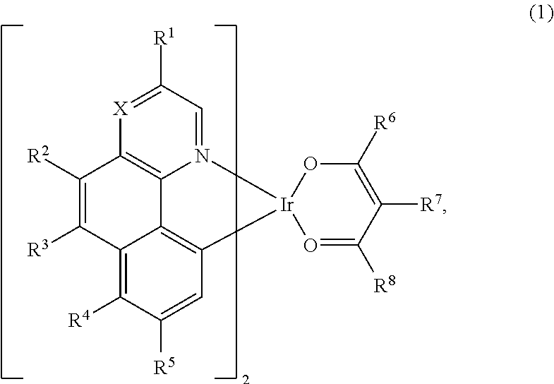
N12=CC([R1])=[X]C3=C1C1=C(C=C([R5])C([R4])=C1C([R3])=C3[R2])[Ir]21O=C([R8])C([R7])=C([R6])O1
